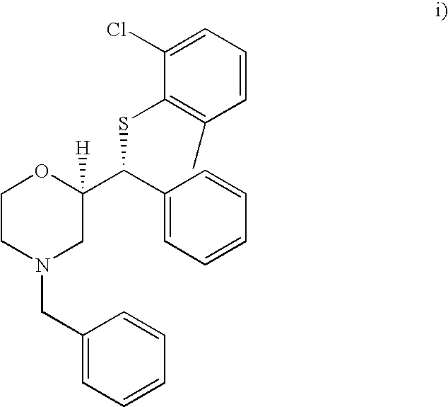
C1(Cl)=CC=CC(C)=C1SC(C1([H])OCCN(CC2=CC=CC=C2)C1)C1=CC=CC=C1
